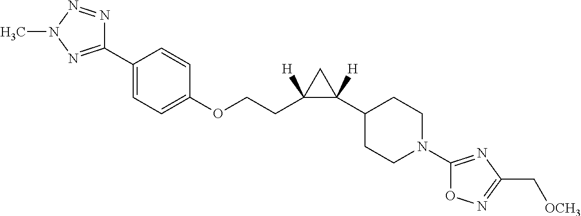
C1(C2=NN(C)N=N2)=CC=C(OCCC2([H])C([H])(C3CCN(C4=NC(C[OCH3])=NO4)CC3)C2)C=C1
